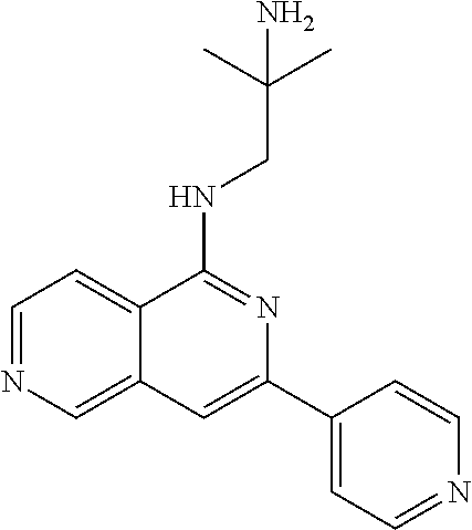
C1=NC=C2C(=C1)C(NCC(C)(C)N)=NC(C1=CC=NC=C1)=C2
